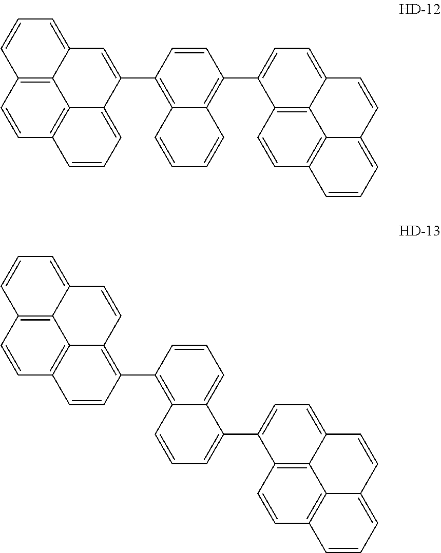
C12=C3C=CC4=C1C(=CC=C4)C=CC2=CC=C3C1=C2C(=C(C3=CC4=CC=CC5=C4C4=C(C=C5)C=CC=C43)C=C1)C=CC=C2.C12=C3C=CC4=C1C(=CC=C4)C=CC2=CC=C3C1=CC=CC2=C(C3=C4C5=C(C=CC6=C5C(=CC=C6)C=C4)C=C3)C=CC=C21
